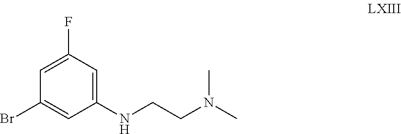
C1(Br)=CC(NCCN(C)C)=CC(F)=C1
